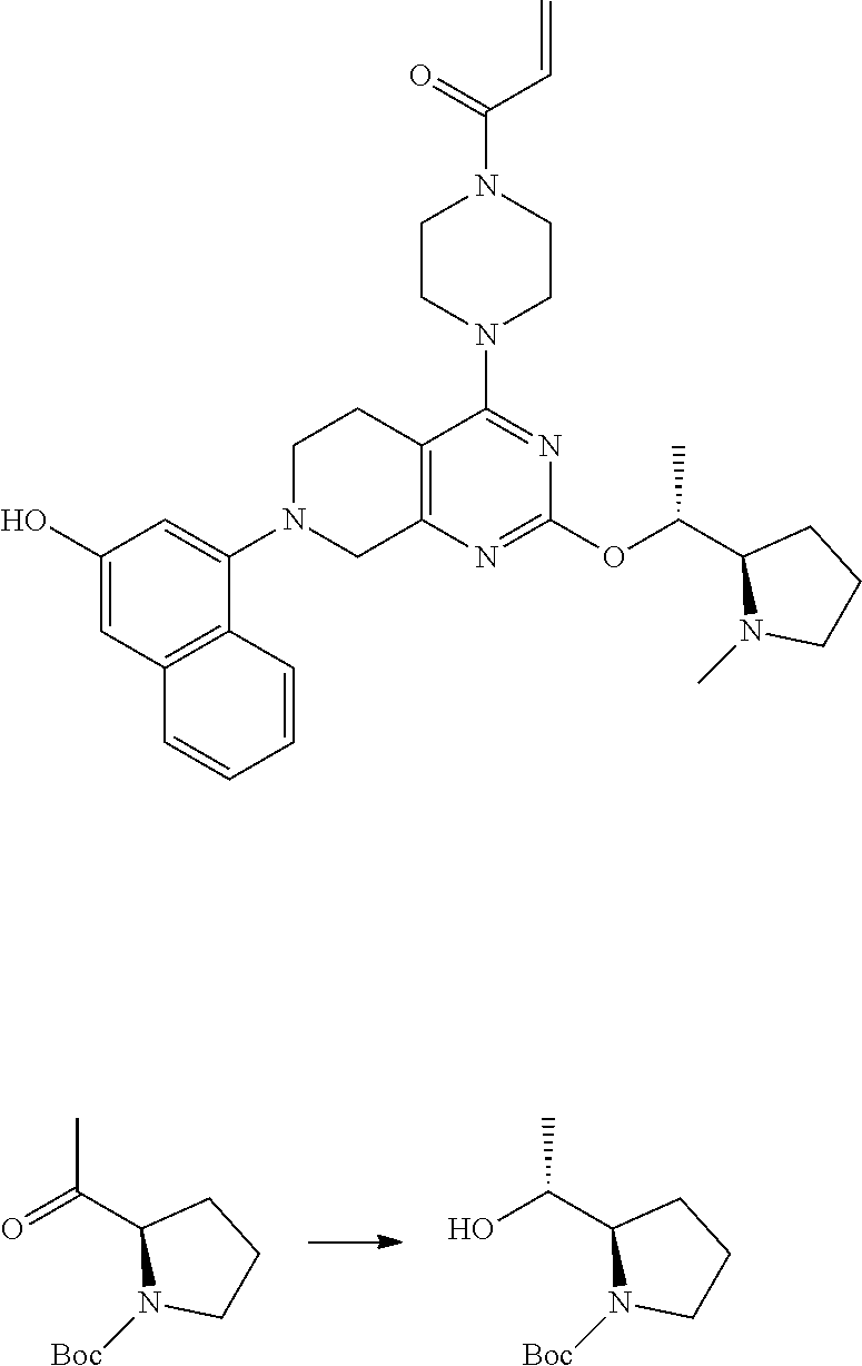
C12=C(N=C(OC(C3N(C)CCC3)C)N=C1N1CCN(C(=O)C=C)CC1)CN(C1=CC(O)=CC3=C1C=CC=C3)CC2.OC(C1N([Boc])CCC1)C.O=C(C1N([Boc])CCC1)C
